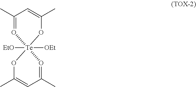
C1(C)=O[Te]2([OEt])([EtO])(OC(C)=C1)OC(C)=CC(C)=O2
